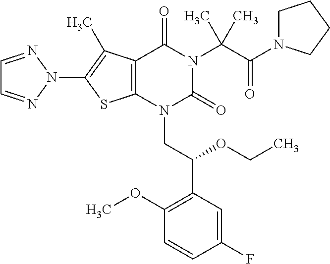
C12=C(C(C)=C(N3N=CC=N3)S1)C(=O)N(C(C(=O)N1CCCC1)(C)C)C(=O)N2CC(C1=C(OC)C=CC(F)=C1)OCC
